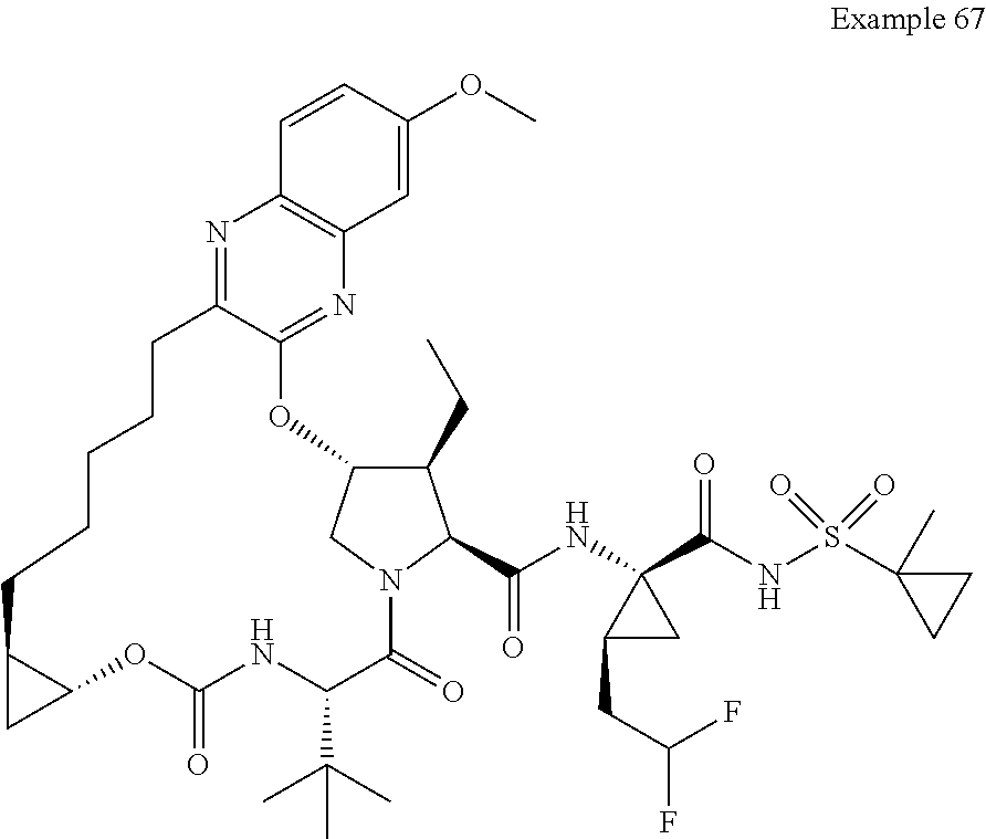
N1=C2C(=NC3=C1C=CC(OC)=C3)OC1C(CC)C(C(NC3(C(NS(C4(C)CC4)(=O)=O)=O)C(CC(F)F)C3)=O)N(C(=O)C(C(C)(C)C)NC(=O)OC3C(CCCCC2)C3)C1
